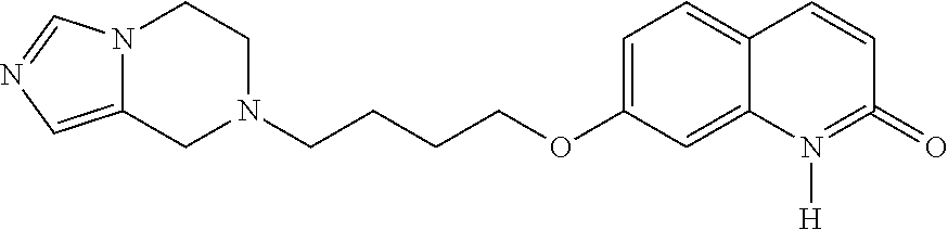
C12=CN=CN1CCN(CCCCOC1=CC=C3C(=C1)N([H])=C(=O)C=C3)C2
